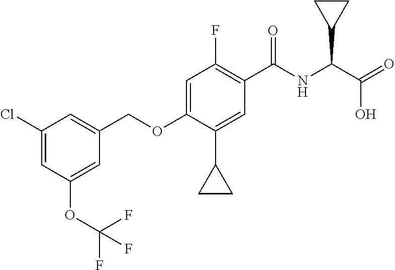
C1=C(Cl)C=C(COC2=CC(F)=C(C(NC(C(=O)O)C3CC3)=O)C=C2C2CC2)C=C1OC(F)(F)F
